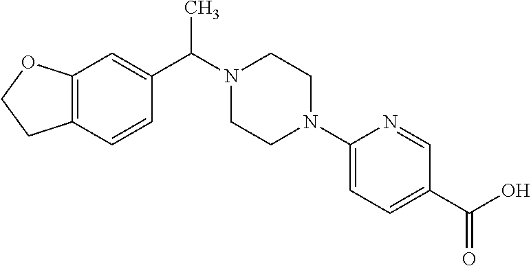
C12=C(C=CC(C(N3CCN(C4=CC=C(C(O)=O)C=N4)CC3)C)=C1)CCO2
